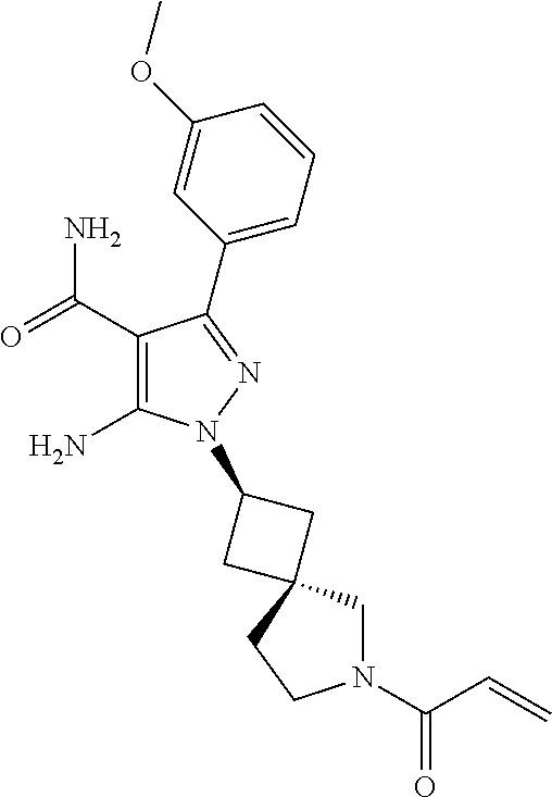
C1(C(=O)N)=C(N)N(C2CC3(CN(C(=O)C=C)CC3)C2)N=C1C1=CC=CC(OC)=C1
